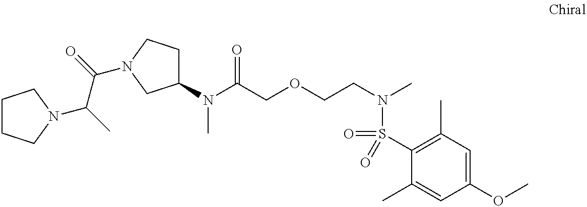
C1(N(C(COCCN(C)S(C2=C(C)C=C(OC)C=C2C)(=O)=O)=O)C)CCN(C(=O)C(C)N2CCCC2)C1
